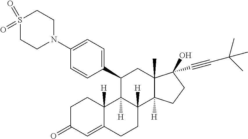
C1(C2C3([H])C([H])(C4([H])C(C)(C2)C(O)(C#CC(C)(C)C)CC4)CCC2=CC(=O)CCC32[H])=CC=C(N2CCS(=O)(=O)CC2)C=C1
